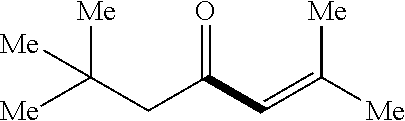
C(C(CC([Me])([Me])[Me])=O)=C([Me])[Me]
